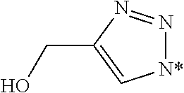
[N*]1N=NC(CO)=C1
